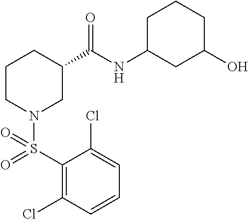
C1(S(=O)(N2CC(C(NC3CC(O)CCC3)=O)CCC2)=O)=C(Cl)C=CC=C1Cl
